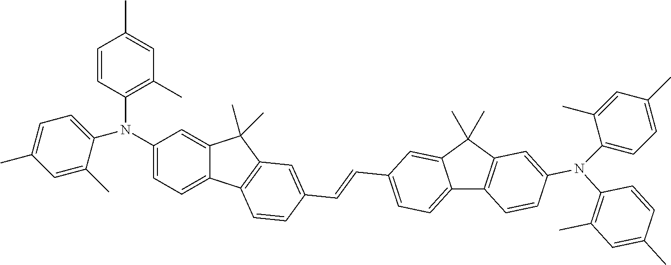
C1=CC(N(C2=CC=C3C(=C2)C(C)(C)C2=C3C=CC(C=CC3=CC=C4C5=C(C(C)(C)C4=C3)C=C(N(C3=CC=C(C)C=C3C)C3=C(C)C=C(C)C=C3)C=C5)=C2)C2=CC=C(C)C=C2C)=C(C)C=C1C
